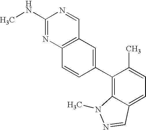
C1(NC)=NC2=C(C=N1)C=C(C1=C3C(=CC=C1C)C=NN3C)C=C2
